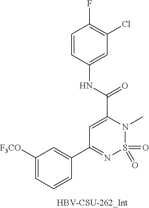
O=S1(=O)N(C)C(C(NC2=CC(Cl)=C(F)C=C2)=O)=CC(C2=CC([F3CO])=CC=C2)=N1
